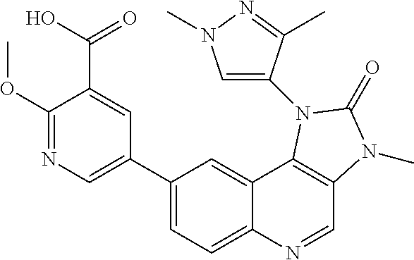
C1(C2=CN=C(OC)C(C(O)=O)=C2)=CC=C2C(=C1)C1=C(C=N2)N(C)C(=O)N1C1=CN(C)N=C1C
